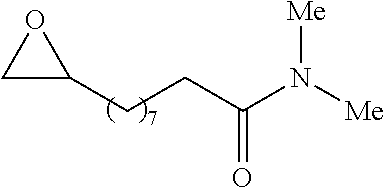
C1C(CCC(N([Me])[Me])=O)O1
